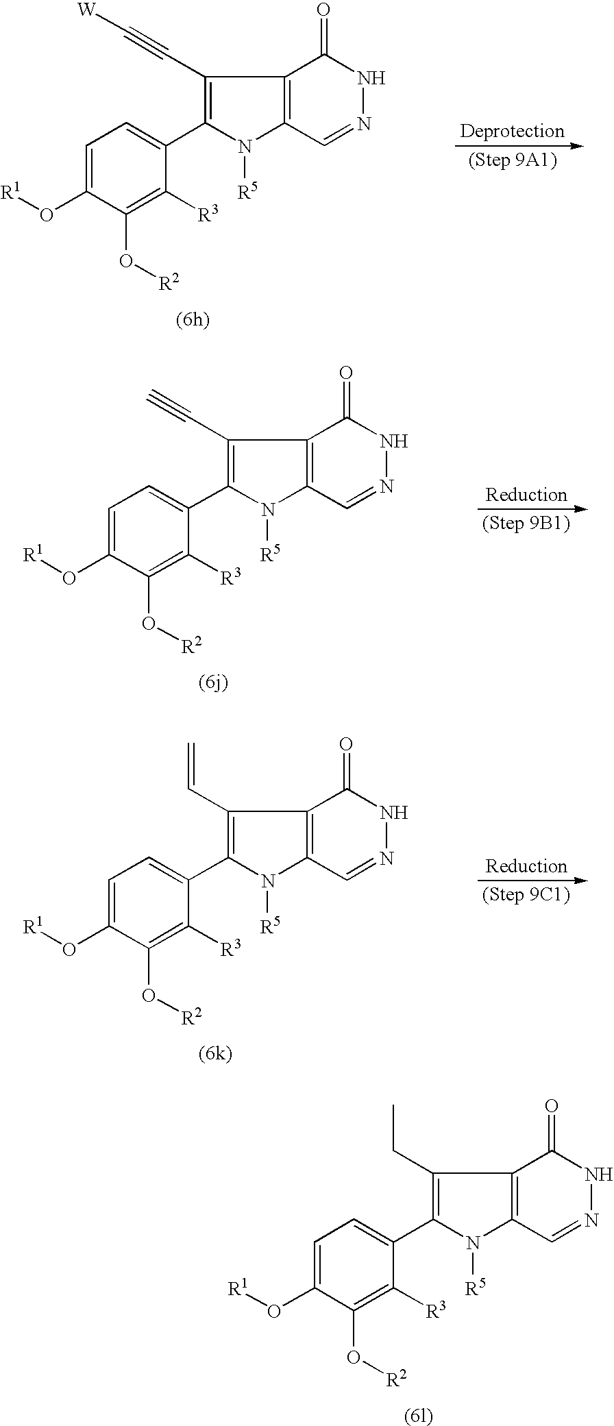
C1=C(O[R1])C(O[R2])=C([R3])C(C2=C(CC)C3=C(N2[R5])C=NNC3=O)=C1.C1=C(O[R1])C(O[R2])=C([R3])C(C2=C(C#C[W])C3=C(N2[R5])C=NNC3=O)=C1.C1=C(O[R1])C(O[R2])=C([R3])C(C2=C(C#C)C3=C(N2[R5])C=NNC3=O)=C1.C1=C(O[R1])C(O[R2])=C([R3])C(C2=C(C=C)C3=C(N2[R5])C=NNC3=O)=C1
